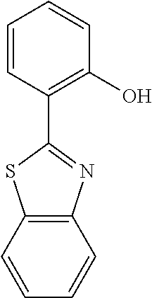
C12=C(C=CC=C1)SC(C1=C(O)C=CC=C1)=N2
